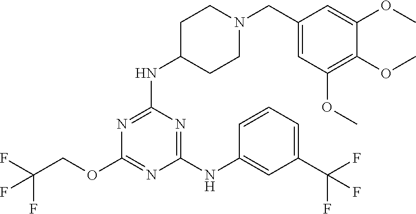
C1C(NC2=NC(OCC(F)(F)F)=NC(NC3=CC(C(F)(F)F)=CC=C3)=N2)CCN(CC2=CC(OC)=C(OC)C(OC)=C2)C1
